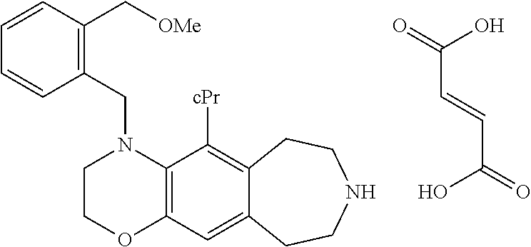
O=C(C=CC(=O)O)O.C1(CN2CCOC3=C2C([cPr])=C2C(=C3)CCNCC2)=C(C[OMe])C=CC=C1
